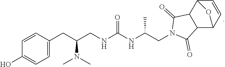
N(C(NCC(CC1=CC=C(O)C=C1)N(C)C)=O)C(CN1C(=O)C2C3C=CC(C2C1=O)O3)C
